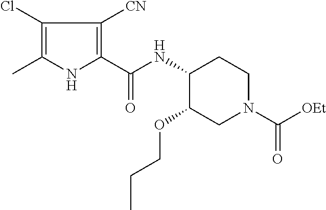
C1(Cl)=C(C)NC(C(NC2C(OCCC)CN(C([OEt])=O)CC2)=O)=C1[CN]
